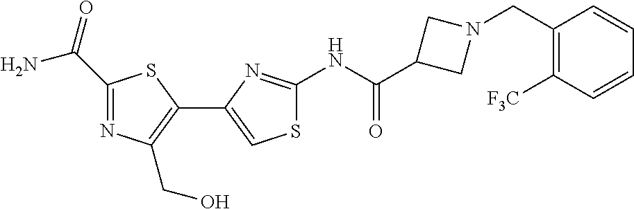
C1(NC(C2CN(CC3=C([CF3])C=CC=C3)C2)=O)=NC(C2=C(CO)N=C(C(N)=O)S2)=CS1
